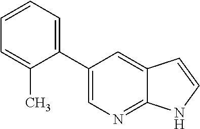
C1(C2=CC=CC=C2C)=CN=C2C(=C1)C=CN2
